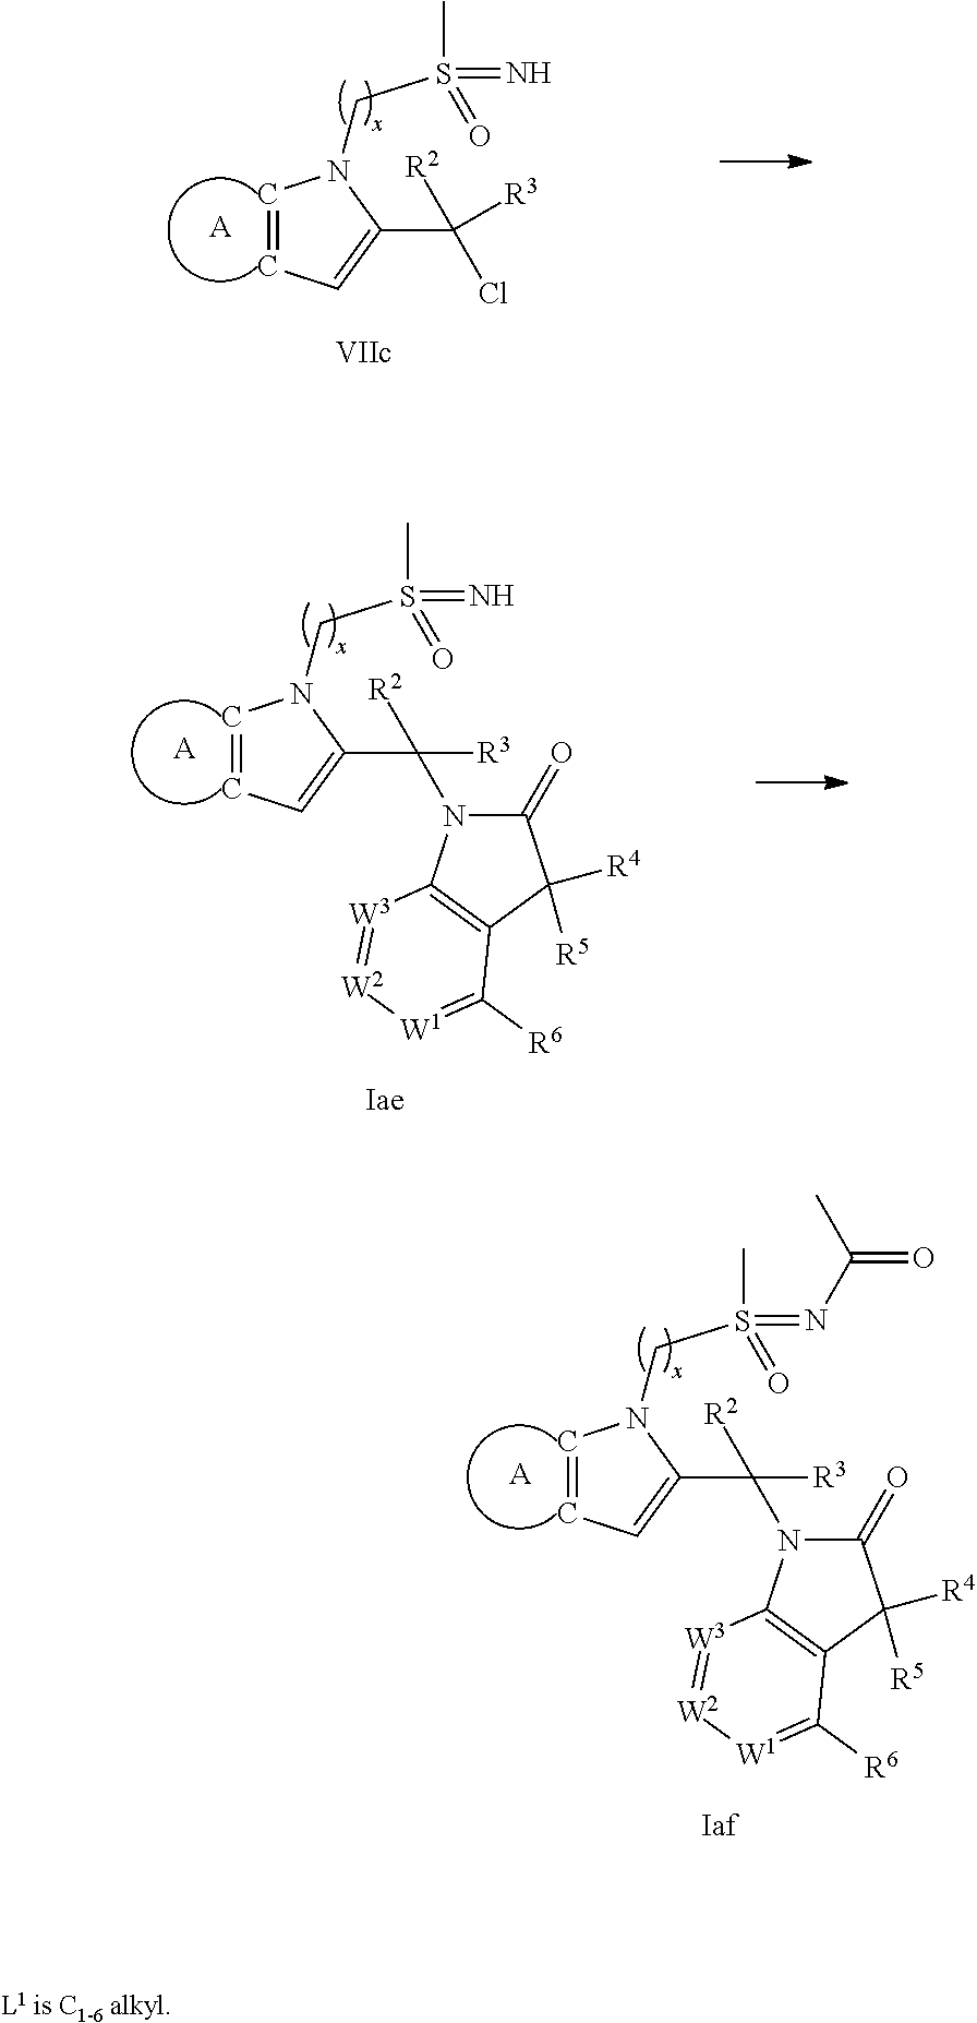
[A].C1=CC=C(C(Cl)([R3])[R2])N1CS(C)(=O)=N.[A].C1=CC=C(C([R2])(N2C(=O)C([R4])([R5])C3=C2[W3]=[W2][W1]=C3[R6])[R3])N1CS(C)(=O)=NC(=O)C.[A].C1=CC=C(C([R2])(N2C(=O)C([R4])([R5])C3=C2[W3]=[W2][W1]=C3[R6])[R3])N1CS(C)(=O)=N
